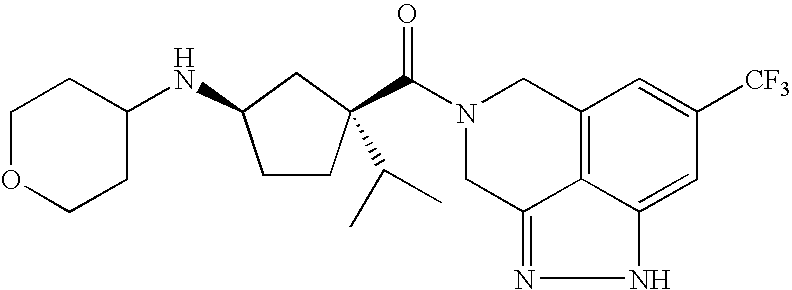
C1C(NC2CCOCC2)CCC1(C(N1CC2=C3C(=NNC3=CC([CF3])=C2)C1)=O)C(C)C
